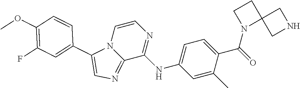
C1=C(C)C(C(N2C3(CC2)CNC3)=O)=CC=C1NC1=NC=CN2C1=NC=C2C1=CC(F)=C(OC)C=C1
